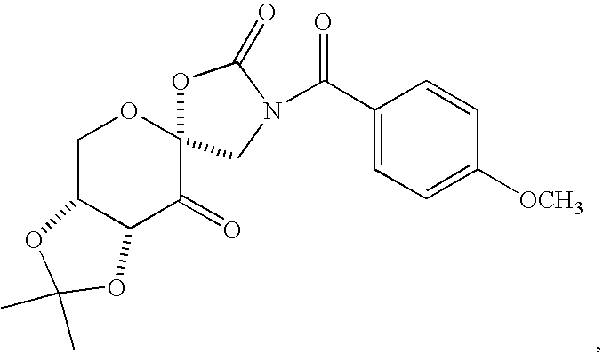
C1C2C(C(=O)C3(O1)OC(=O)N(C(C1=CC=C([OCH3])C=C1)=O)C3)OC(C)(C)O2
